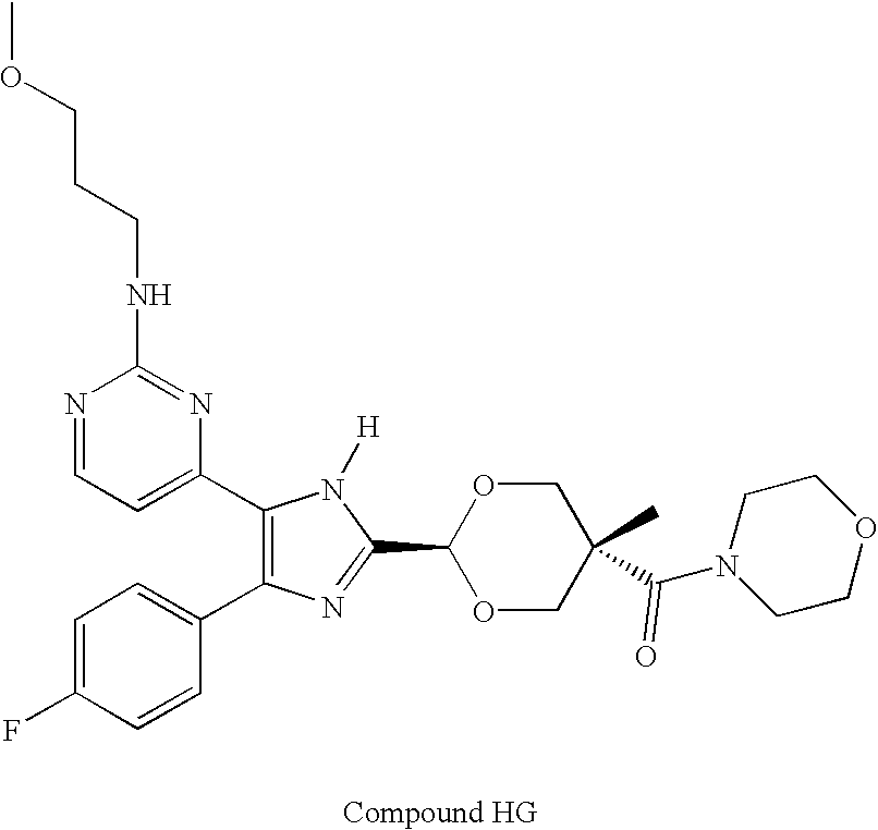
C1(C2=CC=NC(NCCCOC)=N2)=C(C2=CC=C(F)C=C2)N=C(C2OCC(C(N3CCOCC3)=O)(C)CO2)N1[H]
